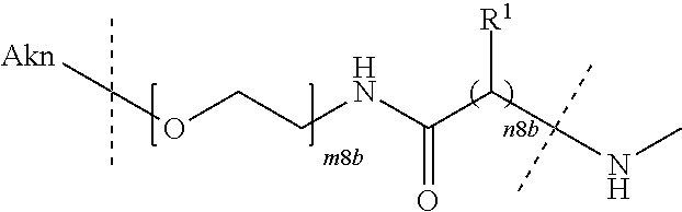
N(CCOC([Akn])(C)C)C(C(C(NC)(C)C)[R1])=O
